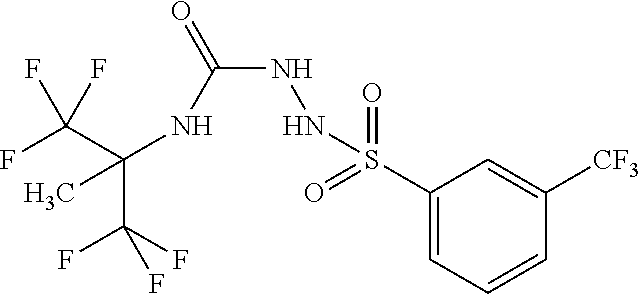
C(C(F)(F)F)(NC(NNS(C1=CC=CC([CF3])=C1)(=O)=O)=O)(C)C(F)(F)F
